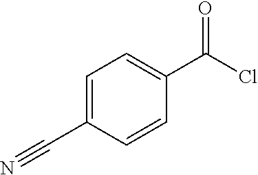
C1=C(C#N)C=CC(C(=O)Cl)=C1
